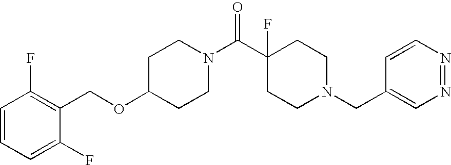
C1(OCC2=C(F)C=CC=C2F)CCN(C(C2(F)CCN(CC3=CN=NC=C3)CC2)=O)CC1
